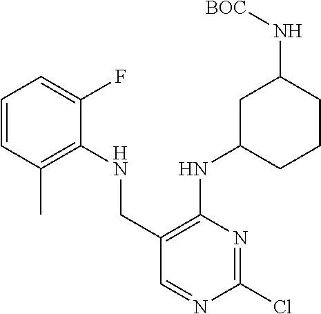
C1(CNC2=C(C)C=CC=C2F)=C(NC2CCCC(N[BOC])C2)N=C(Cl)N=C1
